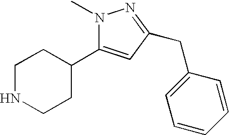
C1NCCC(C2=CC(CC3=CC=CC=C3)=NN2C)C1
